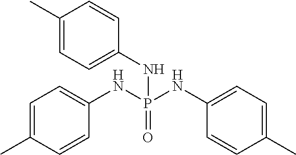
C1=C(C)C=CC(NP(NC2=CC=C(C)C=C2)(=O)NC2=CC=C(C)C=C2)=C1
